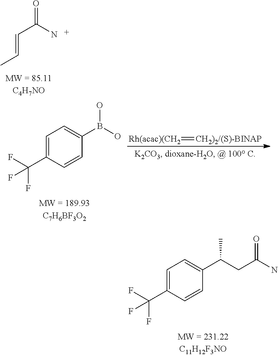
O=C(N)C=CC.[Rh(acac)(CH2]=[CH2)2/(S)-BINAP].C1=C(C(F)(F)F)C=CC(B(O)O)=C1.C1=C(C(F)(F)F)C=CC(C(CC(N)=O)C)=C1
